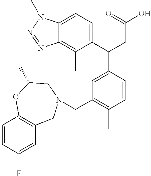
C1(C(CC(=O)O)C2=CC(CN3CC4=C(C=CC(F)=C4)OC(CC)C3)=C(C)C=C2)=CC=C2C(=C1C)N=NN2C
